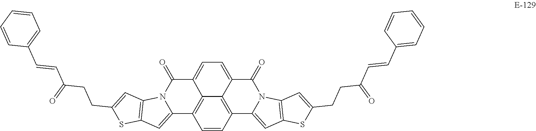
C1=CC2=C3C(=CC=C4C(=O)N5C(=CC6=C5C=C(CCC(C=CC5=CC=CC=C5)=O)S6)C1=C34)C(=O)N1C2=CC2=C1C=C(CCC(C=CC1=CC=CC=C1)=O)S2
